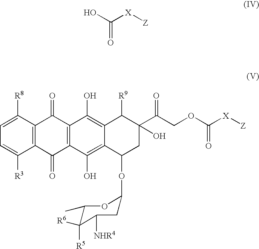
C1=C([R3])C2=C(C([R8])=C1)C(=O)C1=C(C2=O)C(O)=C2C(=C1O)C([R9])C(C(COC([X][Z])=O)=O)(O)CC2OC1CC([NHR4])C([R5])([R6])C(C)O1.C(=O)(O)[X][Z]
